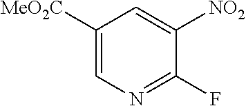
C1([MeO2C])=CN=C(F)C([NO2])=C1
